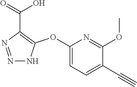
C1(OC2=C(C(=O)O)N=NN2)=CC=C(C#C)C(OC)=N1
